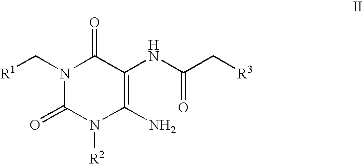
[R1]CN1C(=O)N([R2])C(N)=C(NC(=O)C[R3])C1=O
